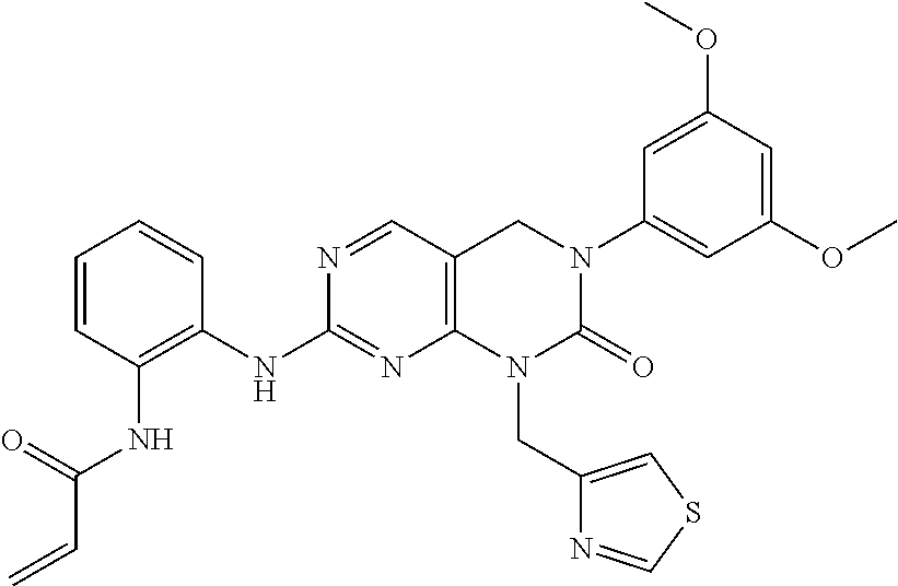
C1=CC=CC(NC2=NC3=C(C=N2)CN(C2=CC(OC)=CC(OC)=C2)C(=O)N3CC2=CSC=N2)=C1NC(C=C)=O
